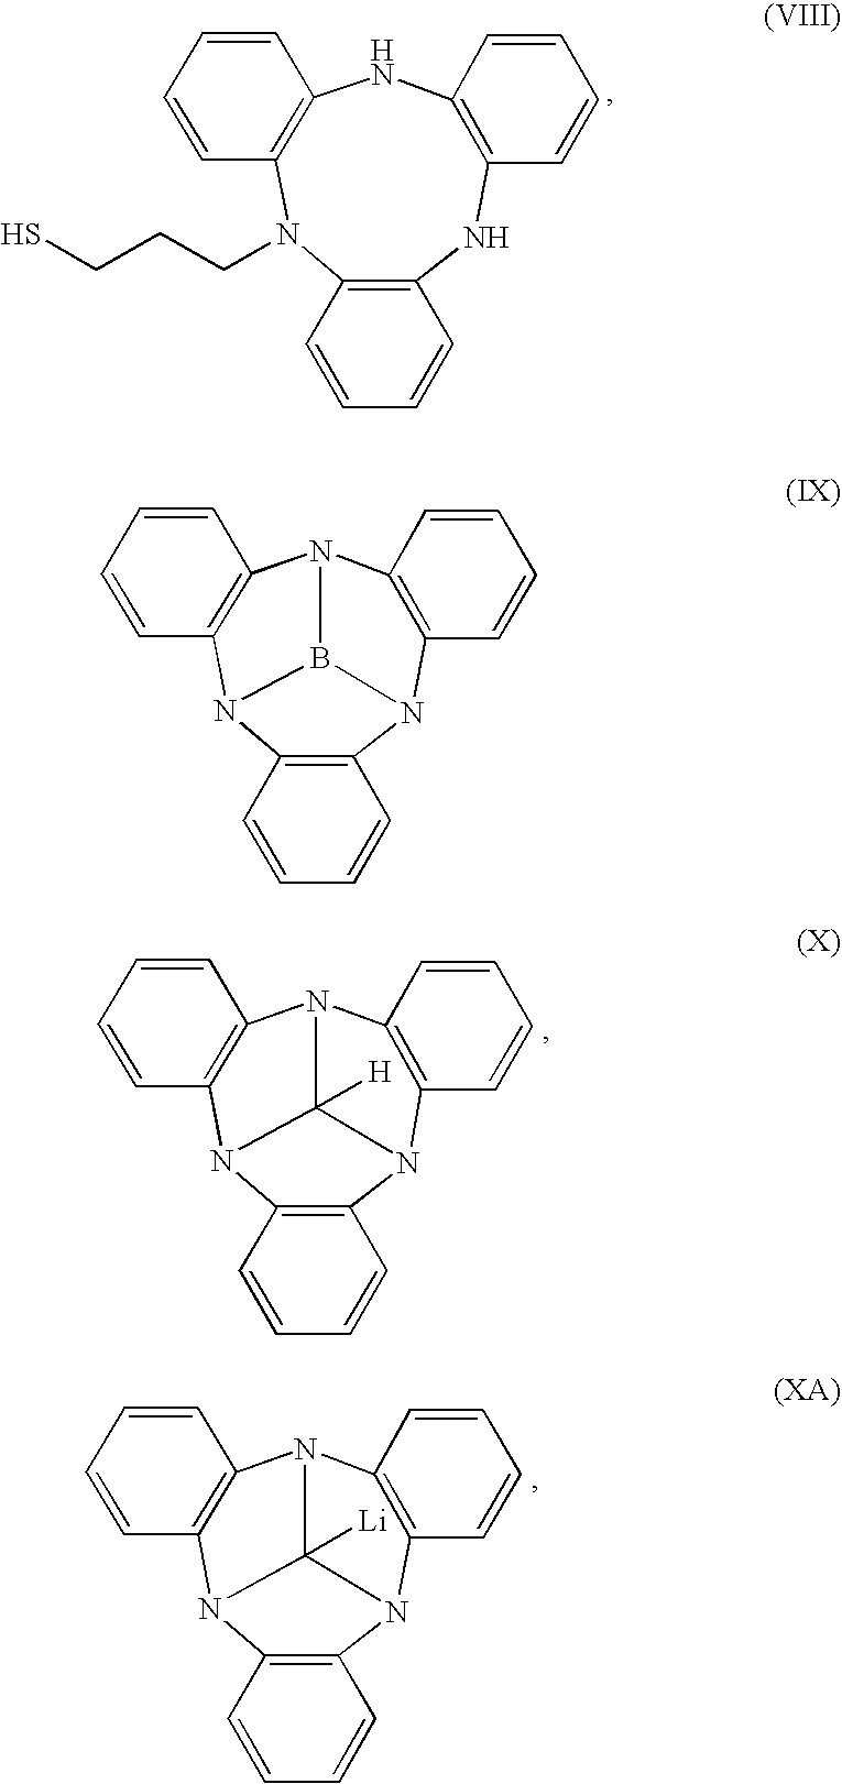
C12=C(NC3=C(N(CCCS)C4=C(N1)C=CC=C4)C=CC=C3)C=CC=C2.C12=C(N3C4=C(N5C6=C(N1C35[H])C=CC=C6)C=CC=C4)C=CC=C2.C12=C(N3C4=C(N5C6=C(N1C35[Li])C=CC=C6)C=CC=C4)C=CC=C2.C12=C(N3C4=C(N5C6=C(N1B35)C=CC=C6)C=CC=C4)C=CC=C2
